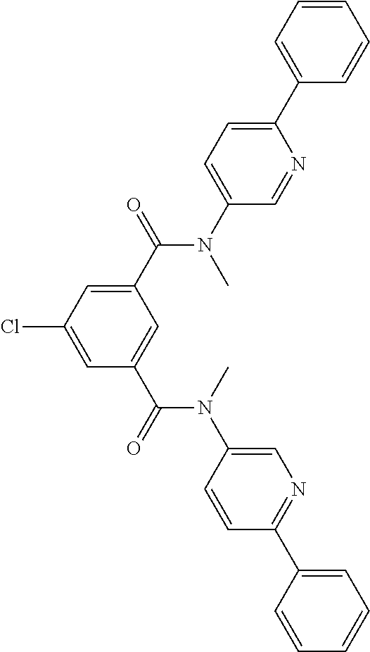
C1(C(=O)N(C2=CC=C(C3=CC=CC=C3)N=C2)C)=CC(Cl)=CC(C(=O)N(C2=CN=C(C3=CC=CC=C3)C=C2)C)=C1
